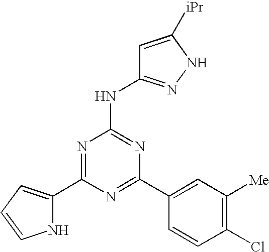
N1=C(C2=CC([Me])=C(Cl)C=C2)N=C(NC2=NNC([iPr])=C2)N=C1C1=CC=CN1
